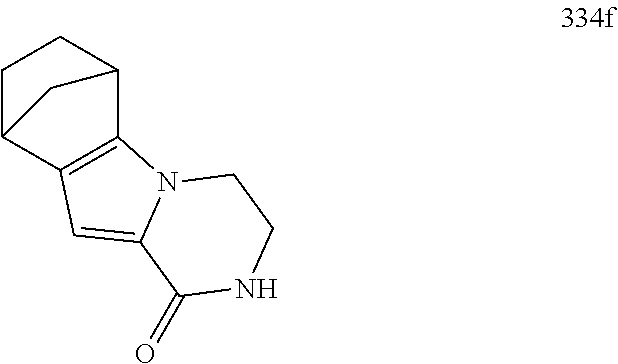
C12=C(C3CCC1C3)C=C1N2CCNC1=O
